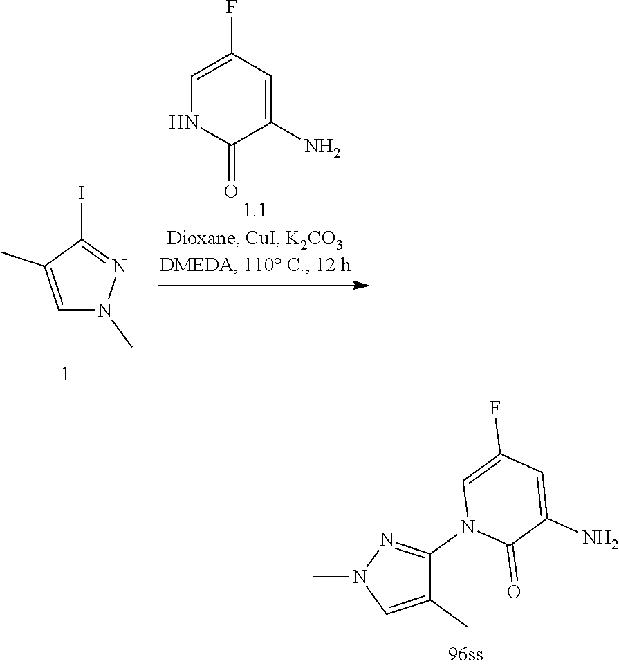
C1(C)=CN(C)N=C1N1C(=O)C(N)=CC(F)=C1.C1=C(F)C=C(N)C(=O)N1.C1=C(C)C(I)=NN1C
